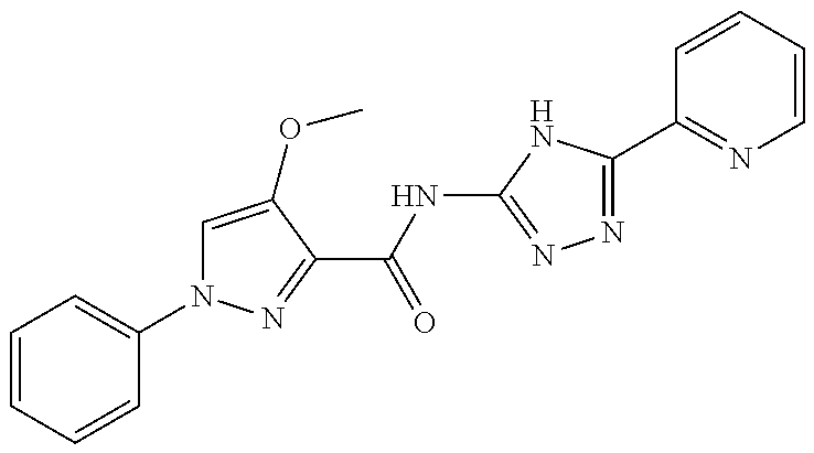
C1=C(OC)C(C(=O)NC2=NN=C(C3=NC=CC=C3)N2)=NN1C1=CC=CC=C1
